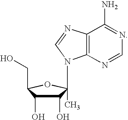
C1(O)C(O)C(CO)OC1(N1C2=C(N=C1)C(N)=NC=N2)C
